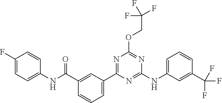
C1(OCC(F)(F)F)=NC(NC2=CC=CC(C(F)(F)F)=C2)=NC(C2=CC=CC(C(NC3=CC=C(F)C=C3)=O)=C2)=N1
